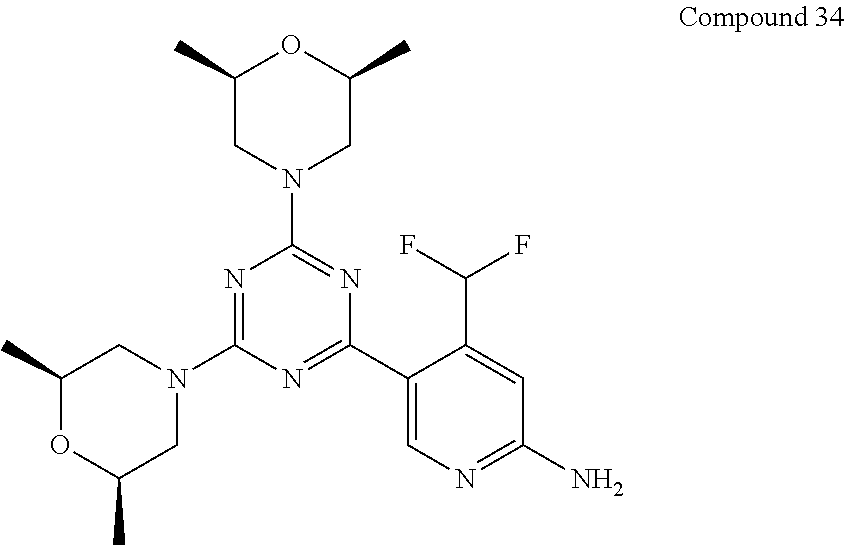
N1=C(N2CC(C)OC(C)C2)N=C(C2=CN=C(N)C=C2C(F)F)N=C1N1CC(C)OC(C)C1
